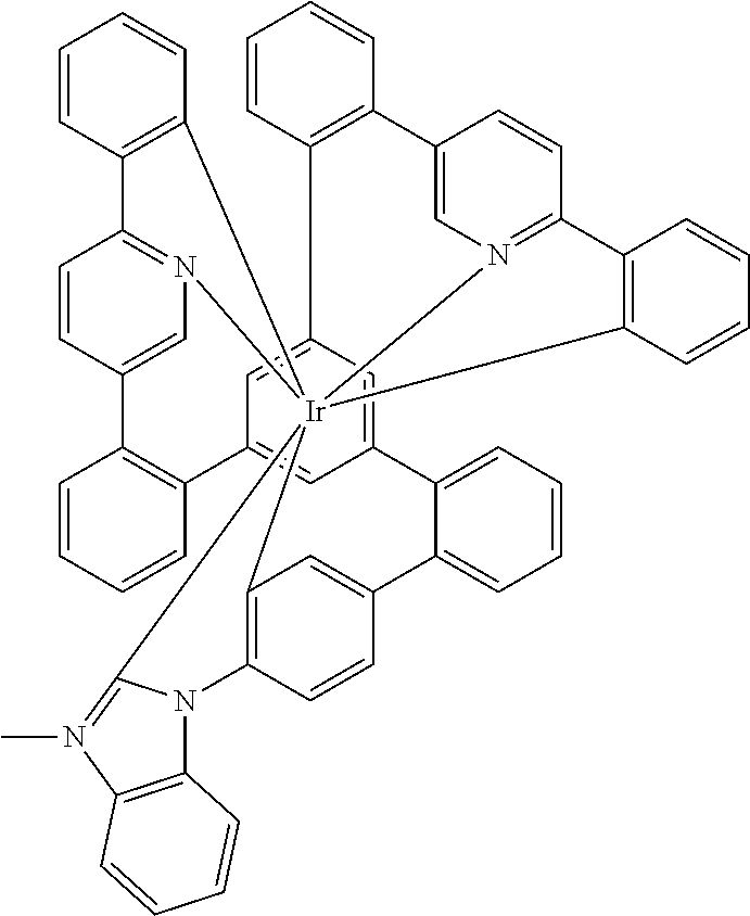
C12=C3C=CC(=C1)C1=CC=CC=C1C1=CC4=CC(=C1)C1=C(C=CC=C1)C1=CN5=C(C=C1)C1=C([Ir]256(N2=C(C=CC(=C2)C2=C4C=CC=C2)C2=C6C=CC=C2)C2=N(C)C4=C(N32)C=CC=C4)C=CC=C1
